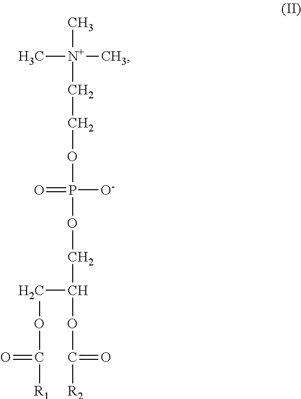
C[N+](C)(C)CCOP([O-])(=O)OCC(COC(=O)[R1])OC(=O)[R2]
